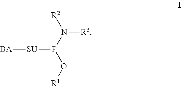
[BA][SU]P(O[R1])N([R2])[R3]
